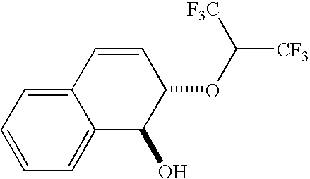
C12=CC=CC=C1C(O)C(OC([CF3])[F3C])C=C2
